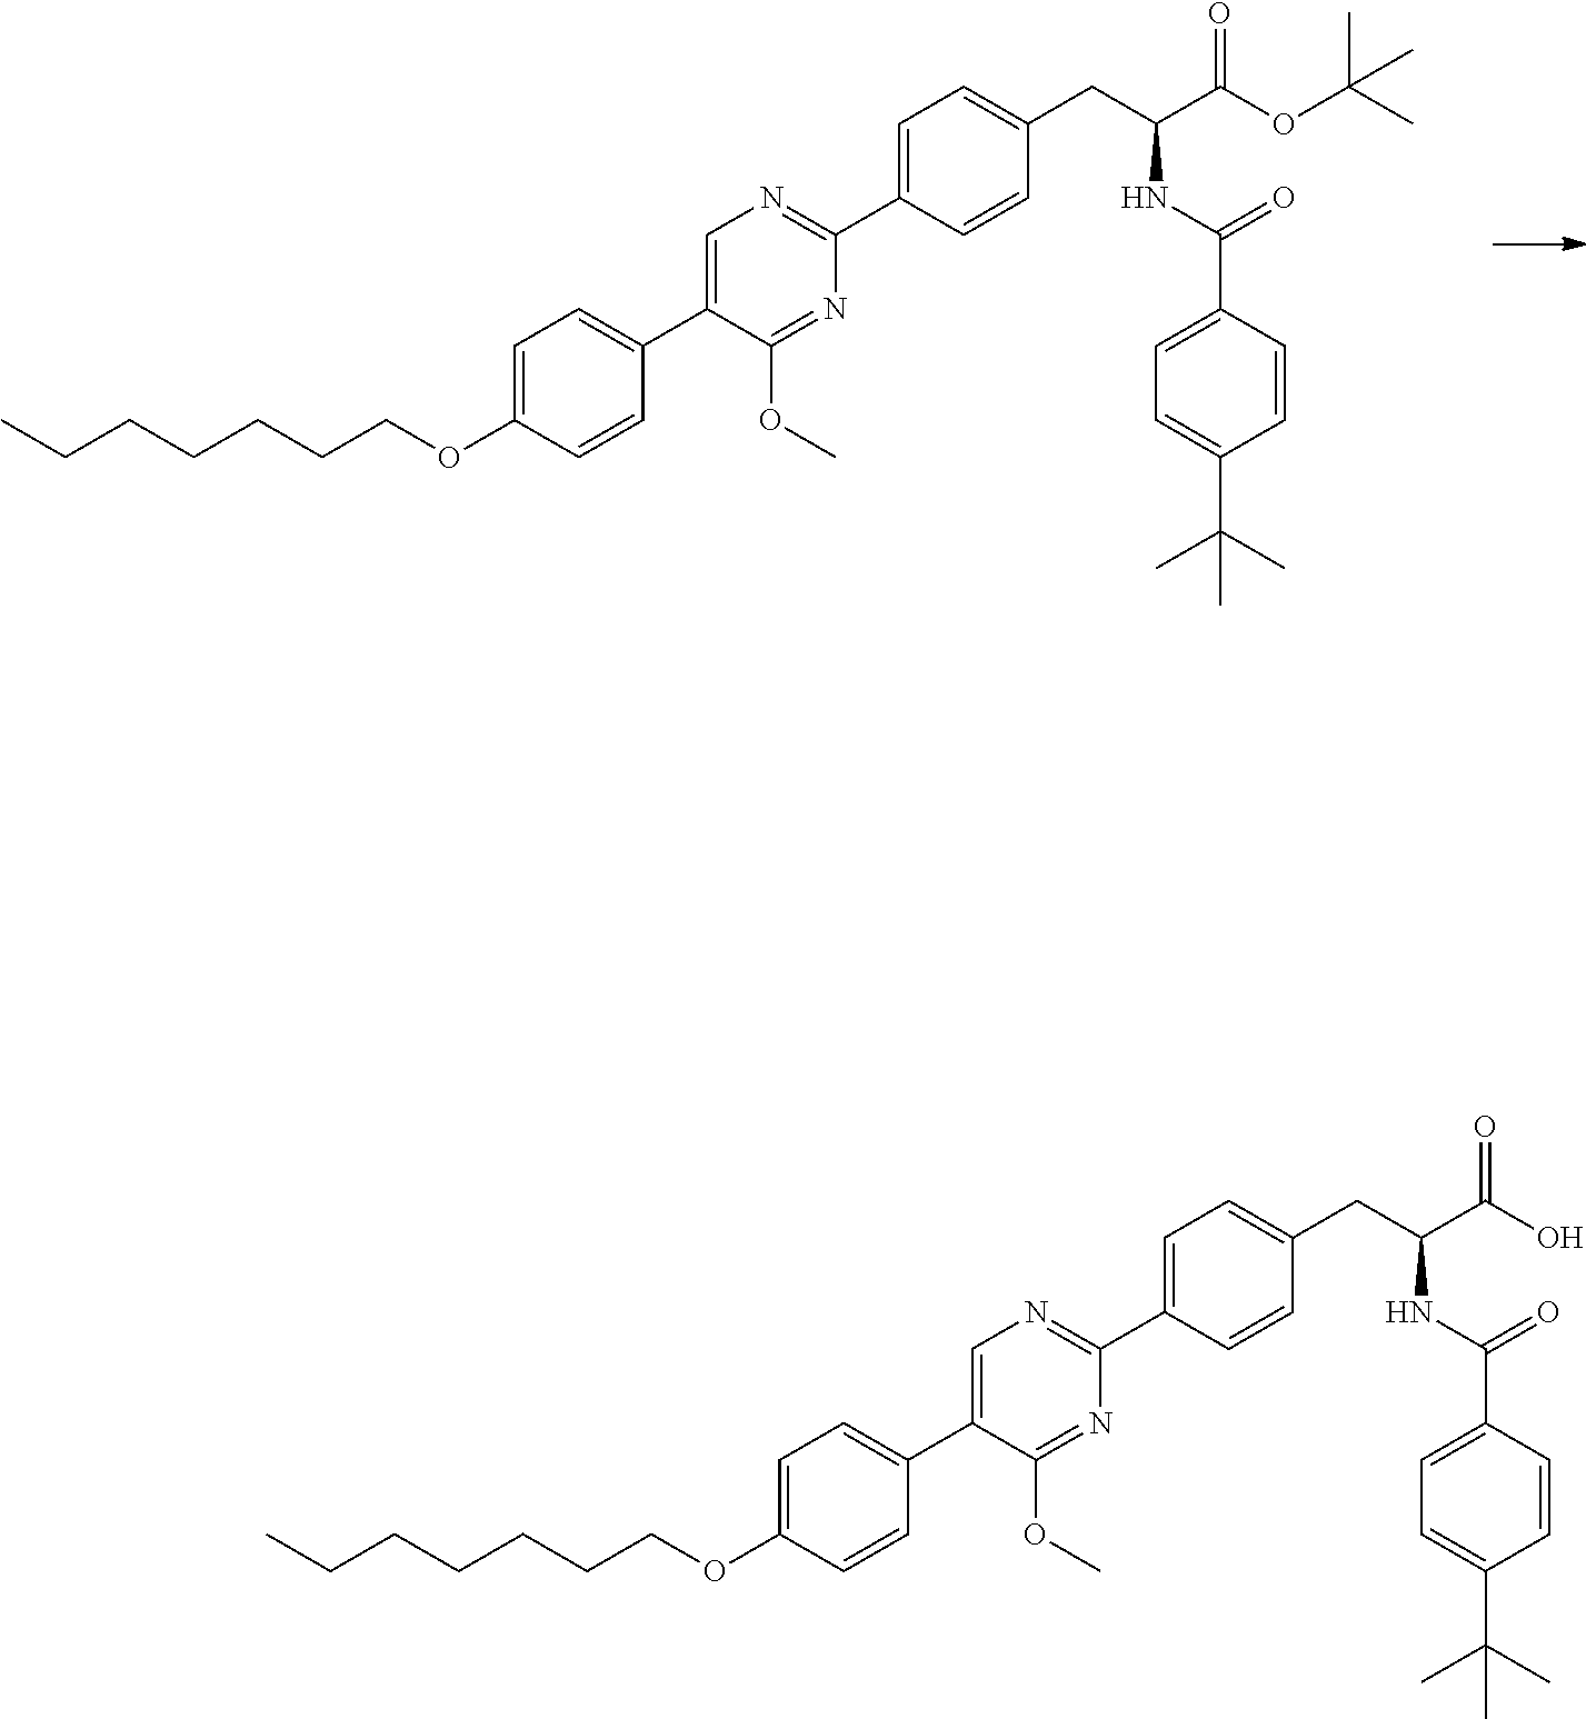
C1=C(C2=NC=C(C3=CC=C(OCCCCCCC)C=C3)C(OC)=N2)C=CC(CC(C(=O)O)NC(C2=CC=C(C(C)(C)C)C=C2)=O)=C1.C1=C(C2=NC=C(C3=CC=C(OCCCCCCC)C=C3)C(OC)=N2)C=CC(CC(C(=O)OC(C)(C)C)NC(C2=CC=C(C(C)(C)C)C=C2)=O)=C1
